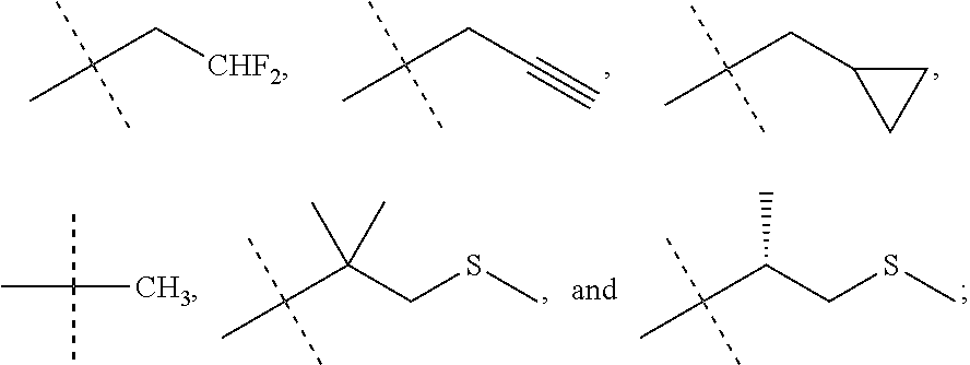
C(CC#C)(C)(C)C.C(CC1CC1)(C)(C)C.C(C[CHF2])(C)(C)C.CC(C)(C)C(CSC)(C)C.CC(C)(C)C(CSC)C.CC(C)(C)C
